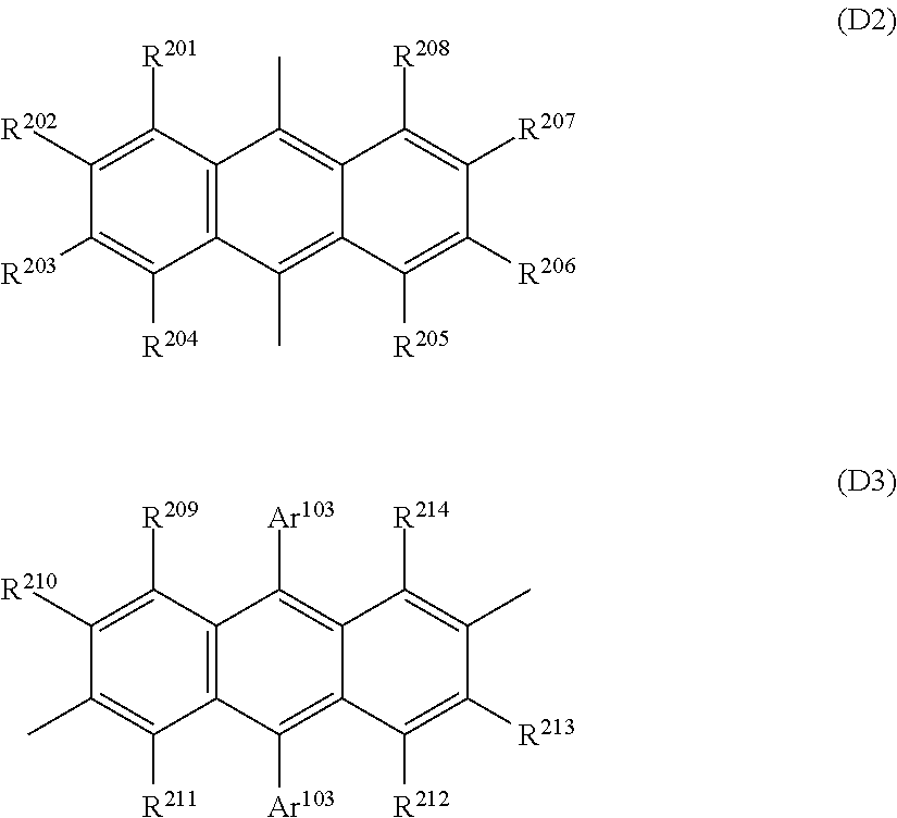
C1([R201])=C([R202])C([R203])=C([R204])C2=C1C(C)=C1C(=C2C)C([R205])=C([R206])C([R207])=C1[R208].C1([R209])=C([R210])C(C)=C([R211])C2=C1C([Ar103])=C1C(=C2[Ar103])C([R212])=C([R213])C(C)=C1[R214]
